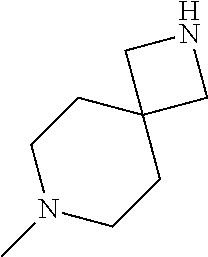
N1(C)CCC2(CC1)CNC2
